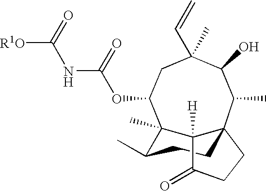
[R1O]C(NC(OC1CC(C=C)(C)C(O)C(C)C23CCC(C)C1(C)C2([H])C(=O)CC3)=O)=O
